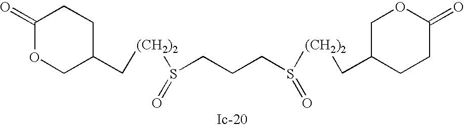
C1(=O)OCC(C[(CH2)2]S(CCCS([(CH2)2]CC2CCC(=O)OC2)=O)=O)CC1
